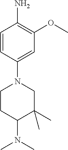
C1=CC(N2CCC(N(C)C)C(C)(C)C2)=CC(OC)=C1N
